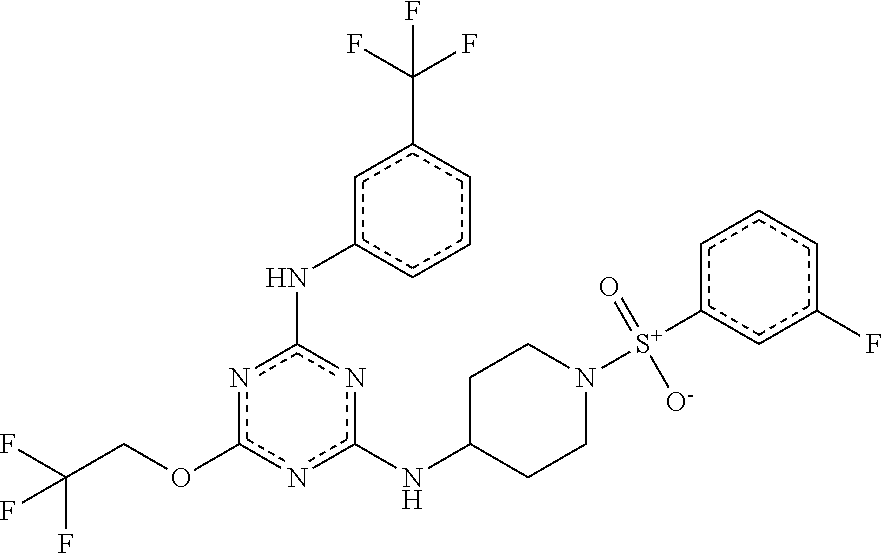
n1c(OCC(F)(F)F)nc(NC2CCN([S+](c3cc(F)ccc3)(=O)[O-])CC2)nc1Nc1cccc(C(F)(F)F)c1
